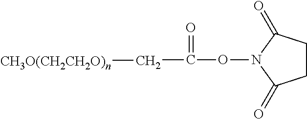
C1CC(=O)N(OC(C[CH3O(CH2CH2O)n])=O)C1=O
